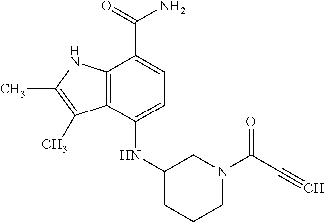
C1(NC2CCCN(C(=O)C#C)C2)=CC=C(C(=O)N)C2=C1C(C)=C(C)N2
